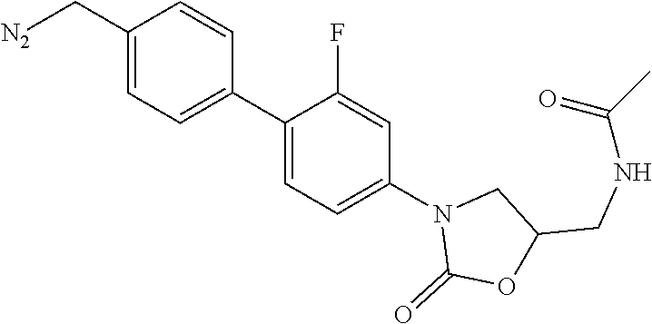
[N2]CC1=CC=C(C2=CC=C(N3C(=O)OC(CNC(C)=O)C3)C=C2F)C=C1
